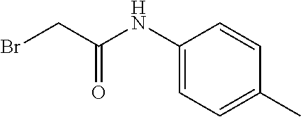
C1(NC(CBr)=O)=CC=C(C)C=C1
